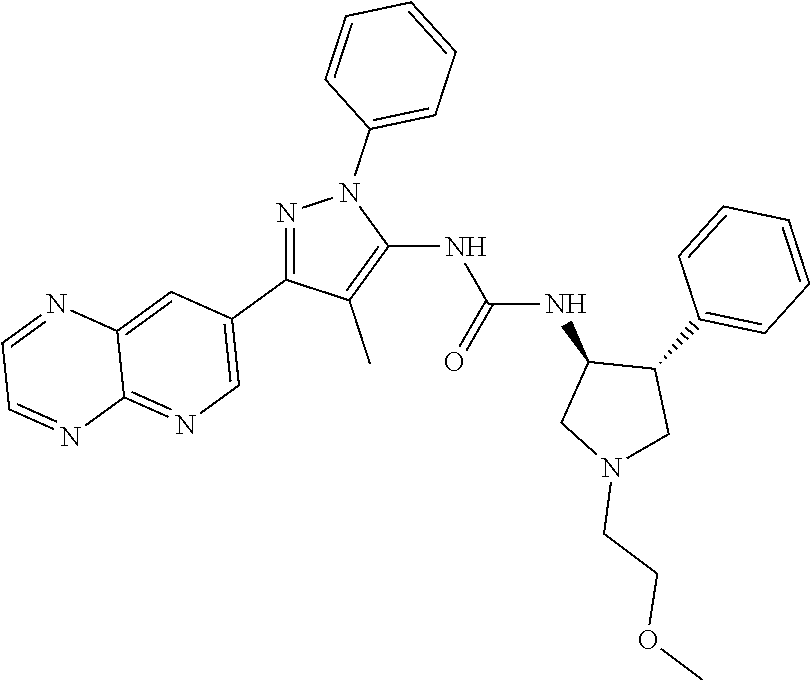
N1=C(C2=CN=C3C(=C2)N=CC=N3)C(C)=C(NC(NC2CN(CCOC)CC2C2=CC=CC=C2)=O)N1C1=CC=CC=C1
